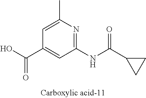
C1=C(C)N=C(NC(C2CC2)=O)C=C1C(O)=O
